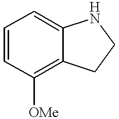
C1=CC([OMe])=C2C(=C1)NCC2
